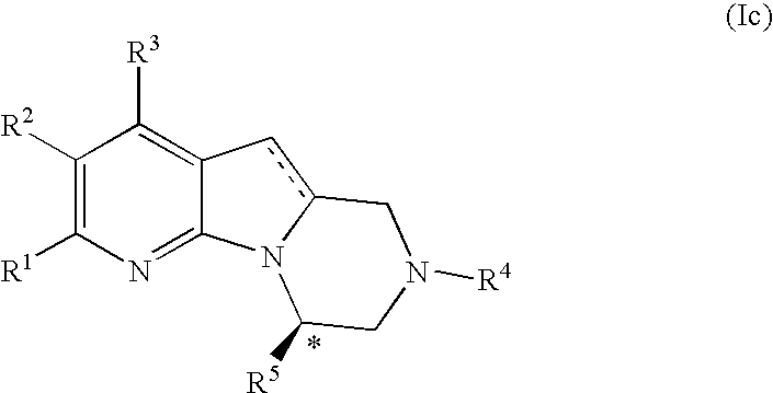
C1([R2])=C([R1])N=C2C(=C1[R3])cc1N2C([R5])CN([R4])C1
